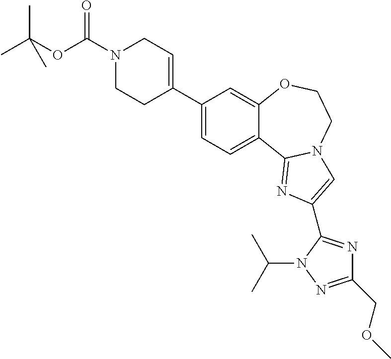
C12=CC(C3=CCN(C(OC(C)(C)C)=O)CC3)=CC=C1C1=NC(C3=NC(COC)=NN3C(C)C)=CN1CCO2
